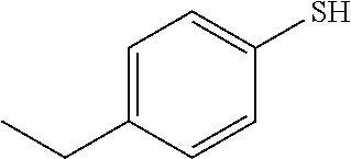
C1=C(CC)C=CC(S)=C1
